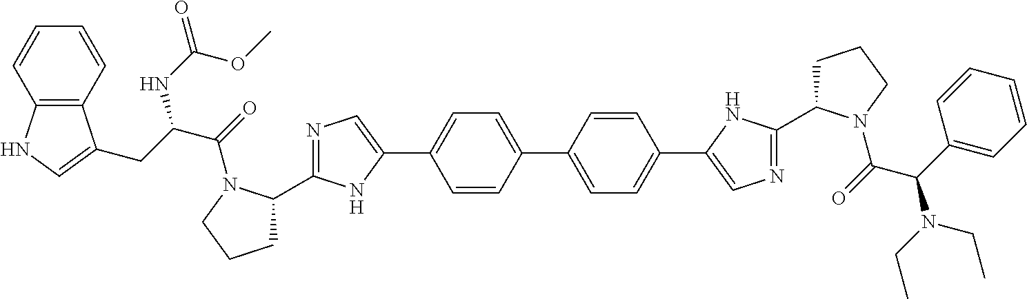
C1=CC(C2=CC=C(C3=CN=C(C4CCCN4C(=O)C(C4=CC=CC=C4)N(CC)CC)N3)C=C2)=CC=C1C1=CN=C(C2CCCN2C(=O)C(CC2=CNC3=C2C=CC=C3)NC(OC)=O)N1
